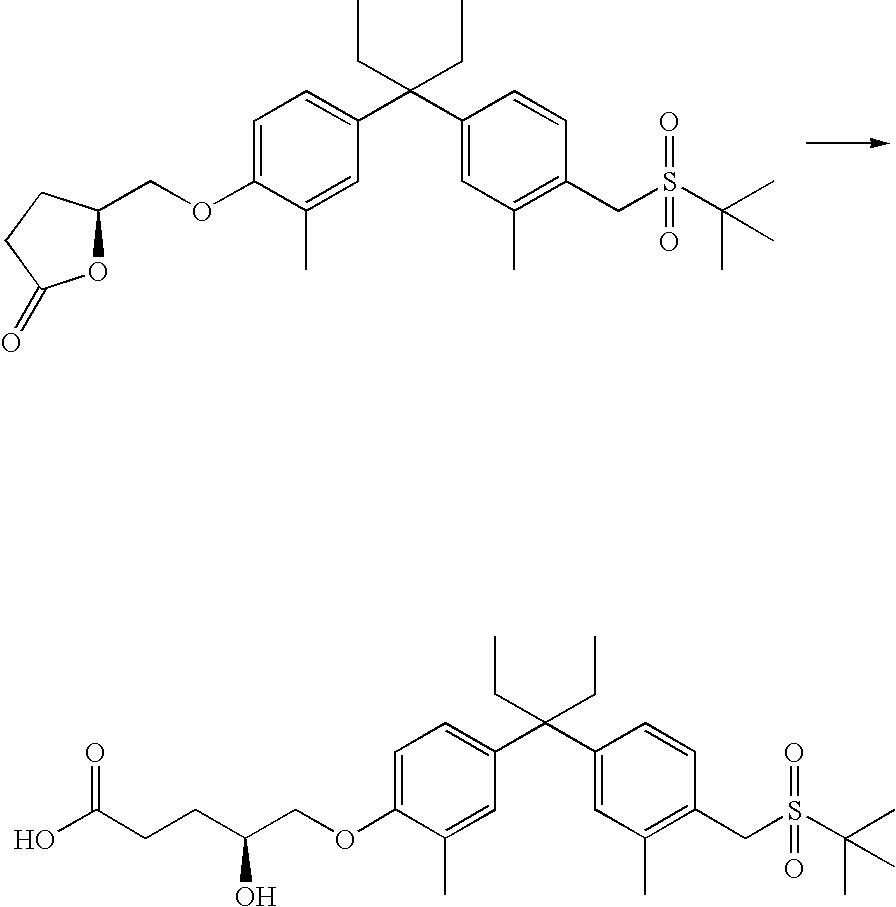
C1=C(OCC2OC(=O)CC2)C(C)=CC(C(C2=CC(C)=C(CS(C(C)(C)C)(=O)=O)C=C2)(CC)CC)=C1.C1=C(OCC(O)CCC(O)=O)C(C)=CC(C(C2=CC(C)=C(CS(C(C)(C)C)(=O)=O)C=C2)(CC)CC)=C1
